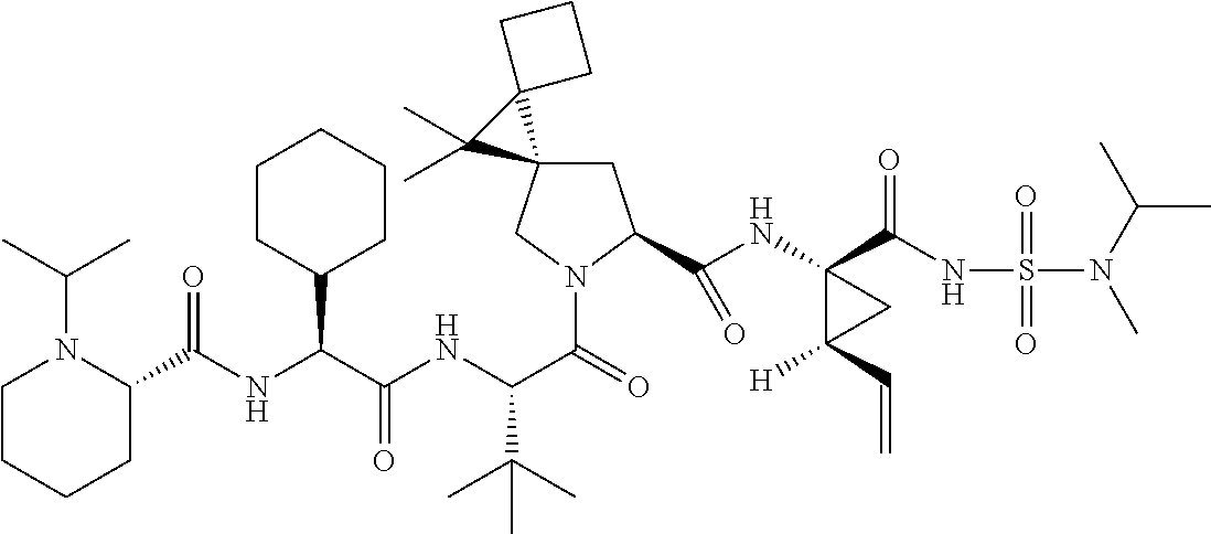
C1C(C(NC2(C(NS(N(C)C(C)C)(=O)=O)=O)C([H])(C=C)C2)=O)N(C(=O)C(NC(C(NC(=O)C2N(C(C)C)CCCC2)C2CCCCC2)=O)C(C)(C)C)CC12C1(CCC1)C2(C)C
